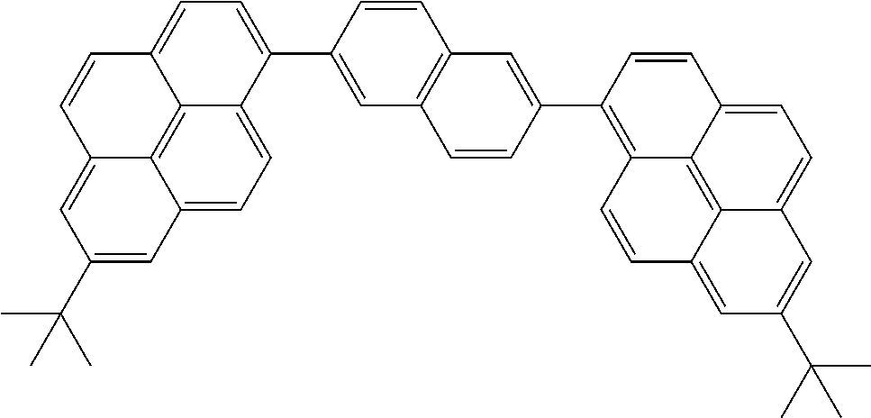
C12=CC=C3C4=C1C(=CC(C(C)(C)C)=C2)C=CC4=CC=C3C1=CC2=C(C=C1)C=C(C1=C3C4=C5C(=CC(C(C)(C)C)=CC5=CC=C4C=C1)C=C3)C=C2
